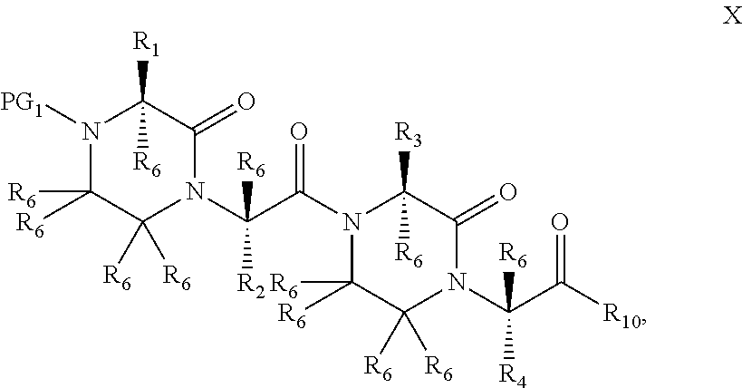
N1([PG1])C([R6])([R6])C([R6])([R6])N(C(C(=O)N2C([R6])([R6])C([R6])([R6])N(C(C(=O)[R10])([R6])[R4])C(=O)C2([R3])[R6])([R6])[R2])C(=O)C1([R1])[R6]
